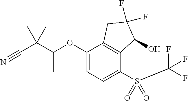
C1(OC(C2(C#N)CC2)C)=CC=C(S(=O)(C(F)(F)F)=O)C2=C1CC(F)(F)C2O
